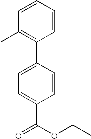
CC1=C(C2=CC=C(C(=O)OCC)C=C2)C=CC=C1
